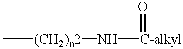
C[(CH2)n2]N[C-alkyl]=O
